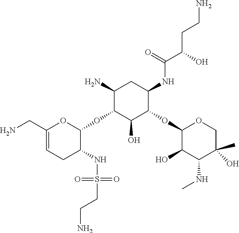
C1(N)C(OC2OC(CN)=CCC2NS(=O)(=O)CCN)C(O)C(OC2C(O)C(NC)C(C)(O)CO2)C(NC(C(CCN)O)=O)C1
